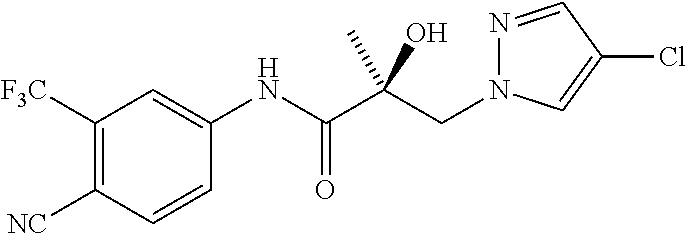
C1([F3C])=C([NC])C=CC(NC(C(CN2N=CC(Cl)=C2)(O)C)=O)=C1
